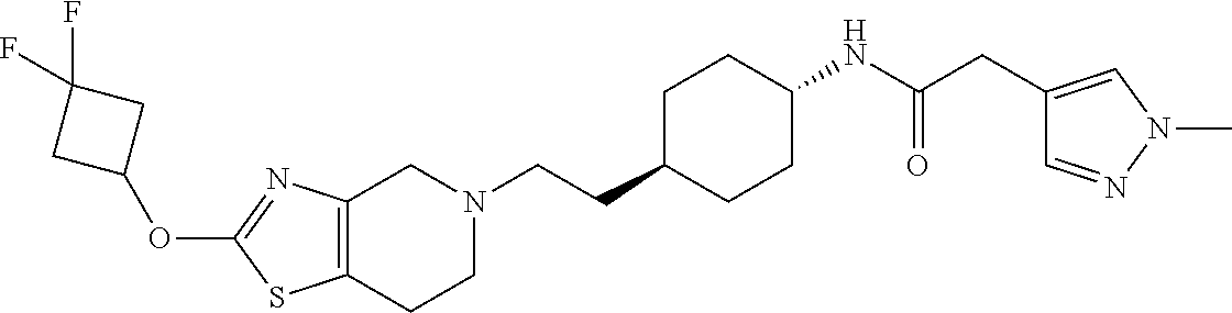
C12=C(CCN(CCC3CCC(NC(CC4=CN(C)N=C4)=O)CC3)C1)SC(OC1CC(F)(F)C1)=N2
